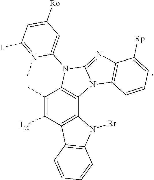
C1=C([Ro])C=C(N2C3=NC4=C(C=CC=C4[Rp])N3C3=C2C(C)=C([LA])C2=C3N([Rr])C3=C2C=CC=C3)N(C)=C1[L]
